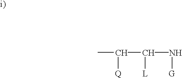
CC([Q])C(N[G])[L]
